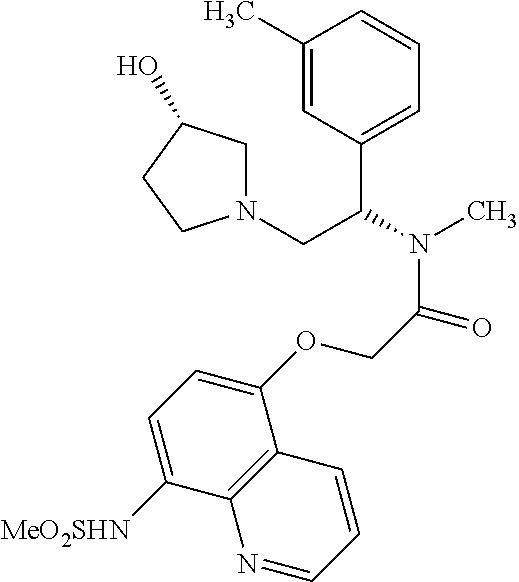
C1(C)=CC(C(CN2CC(O)CC2)N(C)C(=O)COC2=CC=C([MeO2SHN])C3=C2C=CC=N3)=CC=C1
